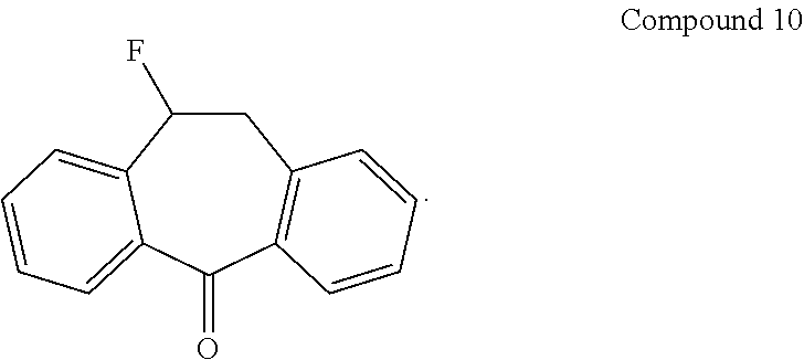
C1C(F)C2=CC=CC=C2C(=O)C2=C1C=CC=C2
